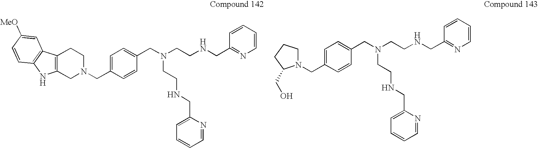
N1(CC2=CC=C(CN(CCNCC3=NC=CC=C3)CCNCC3=CC=CC=N3)C=C2)CCC2=C(C1)NC1=C2C=C([MeO])C=C1.N1(CC2=CC=C(CN(CCNCC3=NC=CC=C3)CCNCC3=CC=CC=N3)C=C2)CCCC1CO
